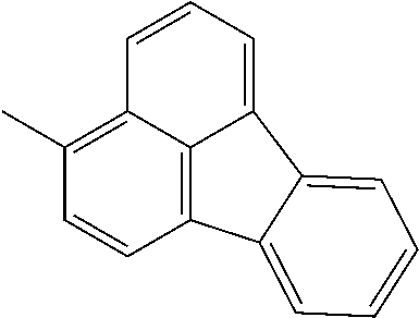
C1=CC2=C3C(=C1C)C=CC=C3C1=CC=CC=C21
